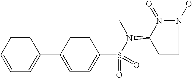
C1=CC=CC(C2=CC=C(S(=O)(=O)N(C)C3N(=O)N(O)CC3)C=C2)=C1
